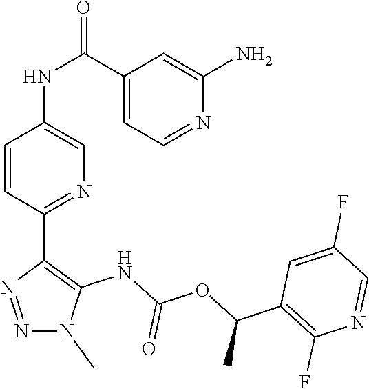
N1(C)N=NC(C2=NC=C(NC(C3=CC=NC(N)=C3)=O)C=C2)=C1NC(OC(C1=C(F)N=CC(F)=C1)C)=O
